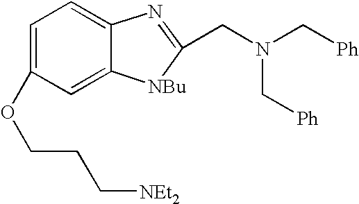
C1=C(OCCC[NEt2])C=C2C(=C1)N=C(CN(C[Ph])C[Ph])[NBu]2
